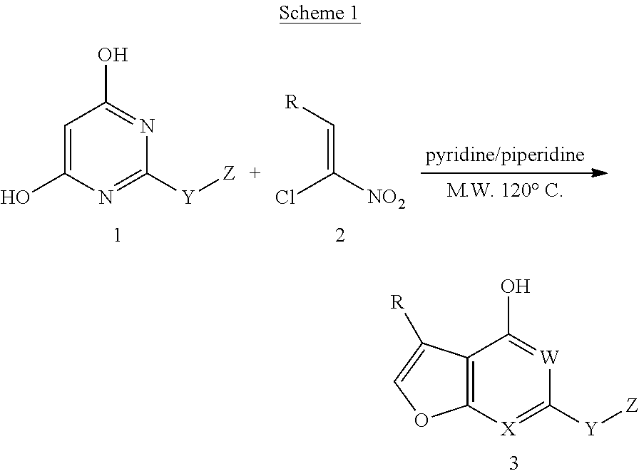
C1=C(O)N=C([Y][Z])N=C1O.C(=C([NO2])Cl)[R].C12=C([X]=C([Y][Z])[W]=C1O)OC=C2[R]
